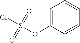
C1=C(OS(Cl)(=O)=O)C=CC=C1
